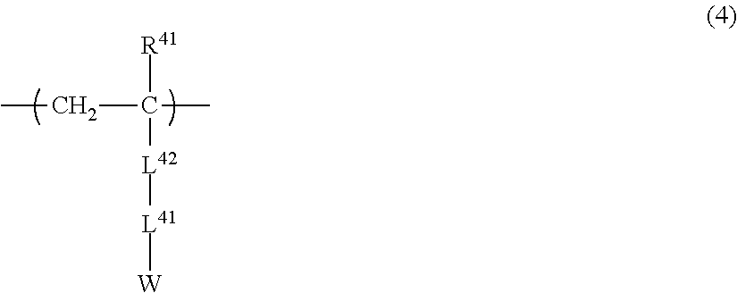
[R41]C(CC)(C)[L42][L41][W]
